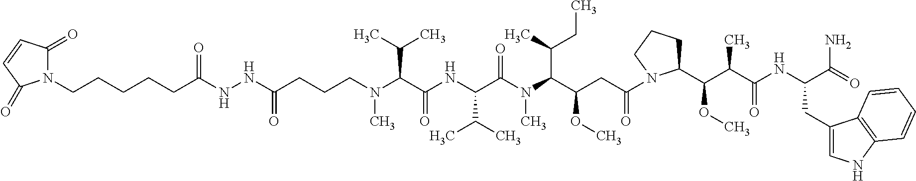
N1(CCCCCC(NNC(CCCN(C(C(NC(C(N(C(C(CC(=O)N2CCCC2C(C(C(NC(C(=O)N)CC2=CNC3=C2C=CC=C3)=O)C)OC)OC)C(C)CC)C)=O)C(C)C)=O)C(C)C)C)=O)=O)C(=O)C=CC1=O
